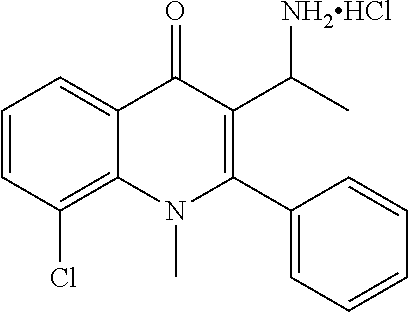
C1=CC(Cl)=C2C(=C1)C(=O)C(C([NH2HCl])C)=C(C1=CC=CC=C1)N2C
